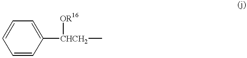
C1=CC([CHCH2]([OR16])C)=CC=C1
